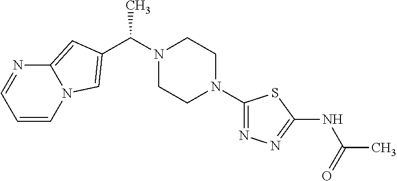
C(N1CCN(C2=NN=C(NC(=O)C)S2)CC1)(C)C1=CN2C=CC=NC2=C1
